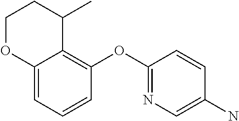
C1=CC(N)=CN=C1OC1=C2C(=CC=C1)OCCC2C
